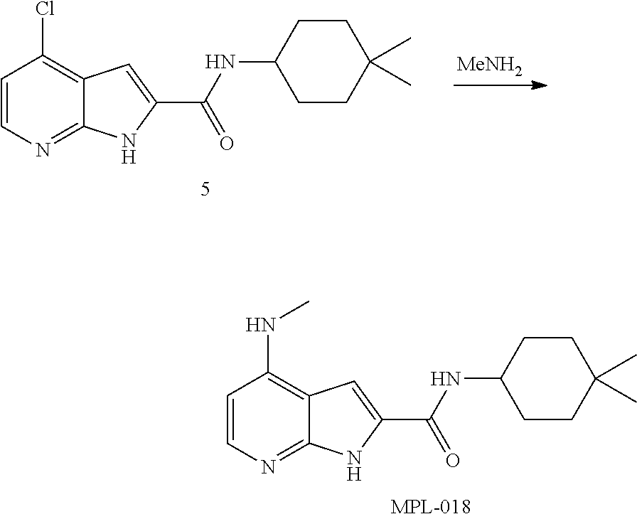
N(C1CCC(C)(C)CC1)C(C1=CC2=C(NC)C=CN=C2N1)=O.[MeNH2].N(C1CCC(C)(C)CC1)C(C1=CC2=C(Cl)C=CN=C2N1)=O
